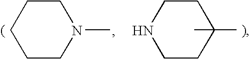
C1CN(C)CCC1.C1CC(C)(C)CCN1
